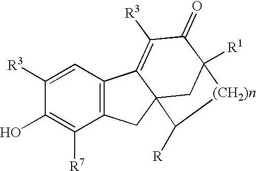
C1=C([R3])C(O)=C([R7])C2=C1C1=C([R3])C(=O)C3([R1])CC1(C2)C([R])[(CH2)n]3
